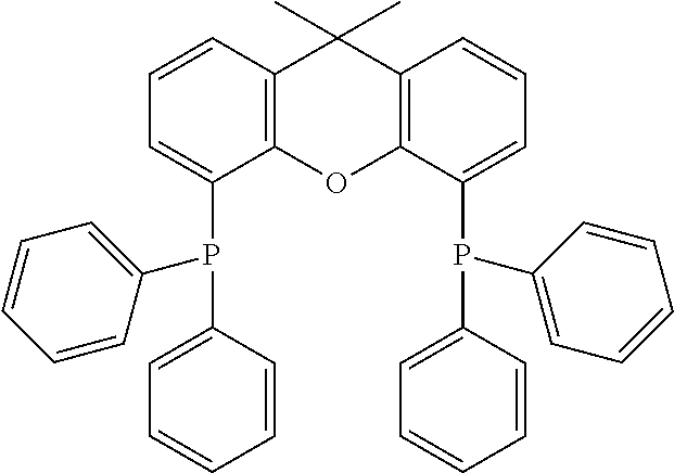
C12=C(OC3=C(C1(C)C)C=CC=C3P(C1=CC=CC=C1)C1=CC=CC=C1)C(P(C1=CC=CC=C1)C1=CC=CC=C1)=CC=C2
